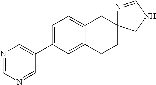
C1=C(C2=CN=CN=C2)C=C2C(=C1)CC1(CC2)N=CNC1
